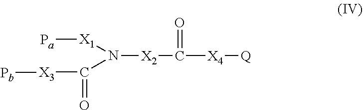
[Pa][X1]N(C([X3][Pb])=O)[X2]C([X4][Q])=O
